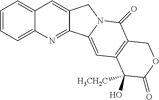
C1=CC=C2C(=C1)C=C1C(=N2)C2=CC3=C(C(=O)N2C1)COC(=O)C3(O)[H3CH2C]
